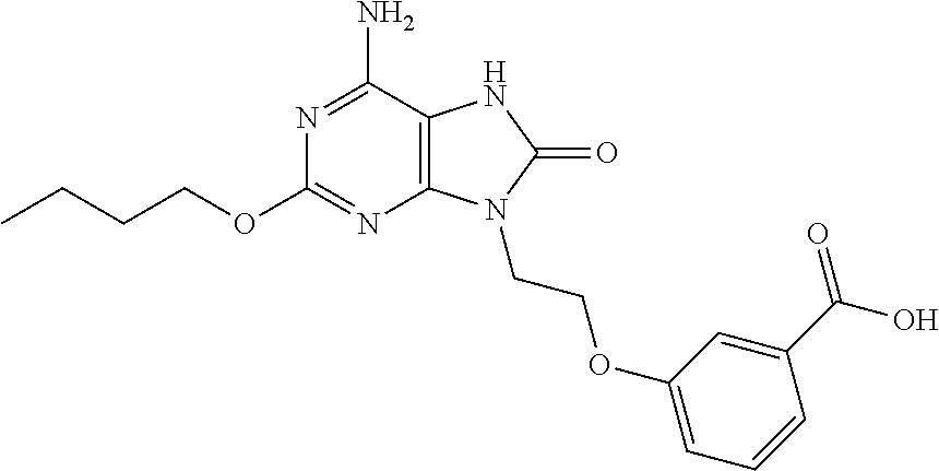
N1=C(N)C2=C(N=C1OCCCC)N(CCOC1=CC=CC(C(O)=O)=C1)C(=O)N2
